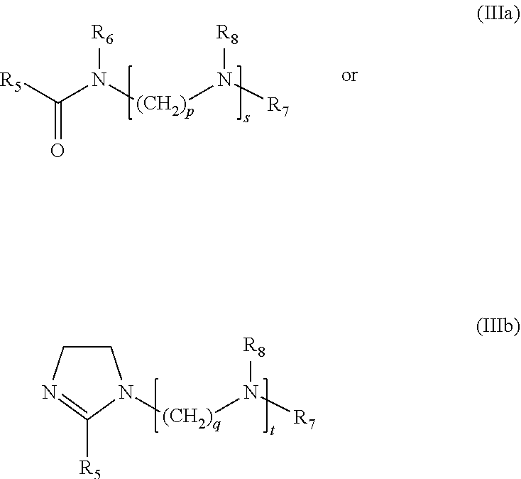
C(N([(CH2)p]N([R7])[R8])[R6])([R5])=O.[(CH2)q](N([R7])[R8])N1CCN=C1[R5]
